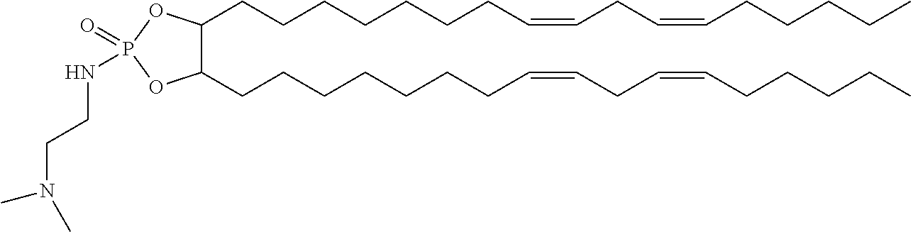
C1(CCCCCCCC=CCC=CCCCCC)C(CCCCCCCC=CCC=CCCCCC)OP(=O)(NCCN(C)C)O1
